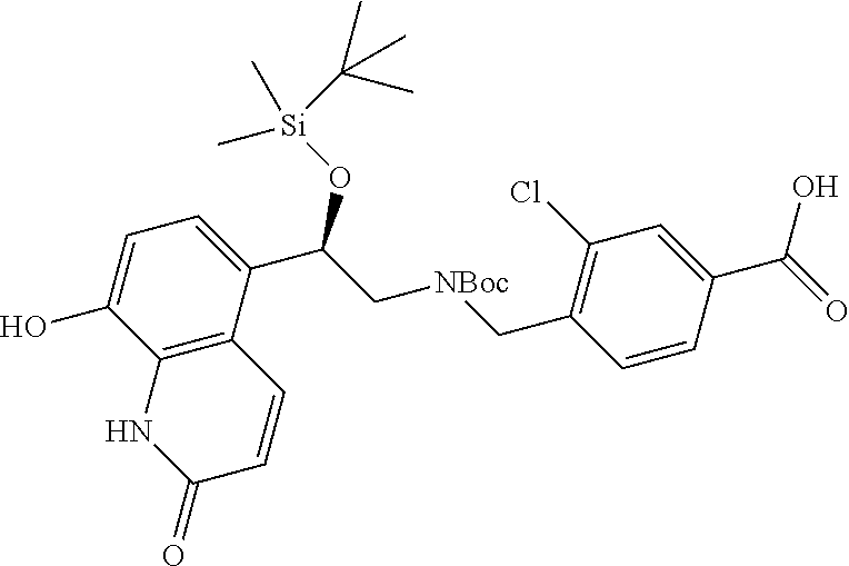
C12=C(C(C(C[NBoc]CC3=C(Cl)C=C(C(O)=O)C=C3)O[Si](C)(C)C(C)(C)C)=CC=C1O)C=CC(=O)N2
